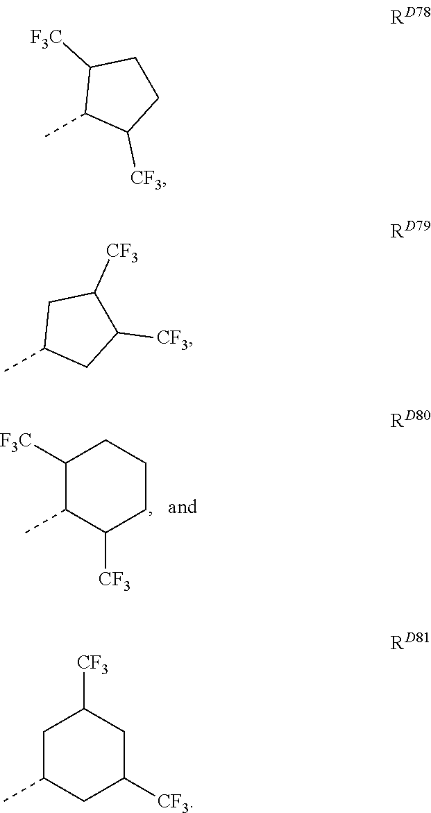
C1([F3C])C(C)C([CF3])CCC1.CC1C([CF3])CCC1[F3C].CC1CC([CF3])C([CF3])C1.C1C(C)CC([CF3])CC1[CF3]
